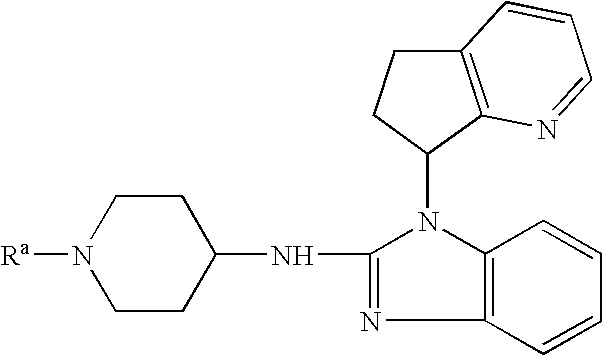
C12=C(N(C3C4=C(CC3)C=CC=N4)C(NC3CCN([Ra])CC3)=N1)C=CC=C2
